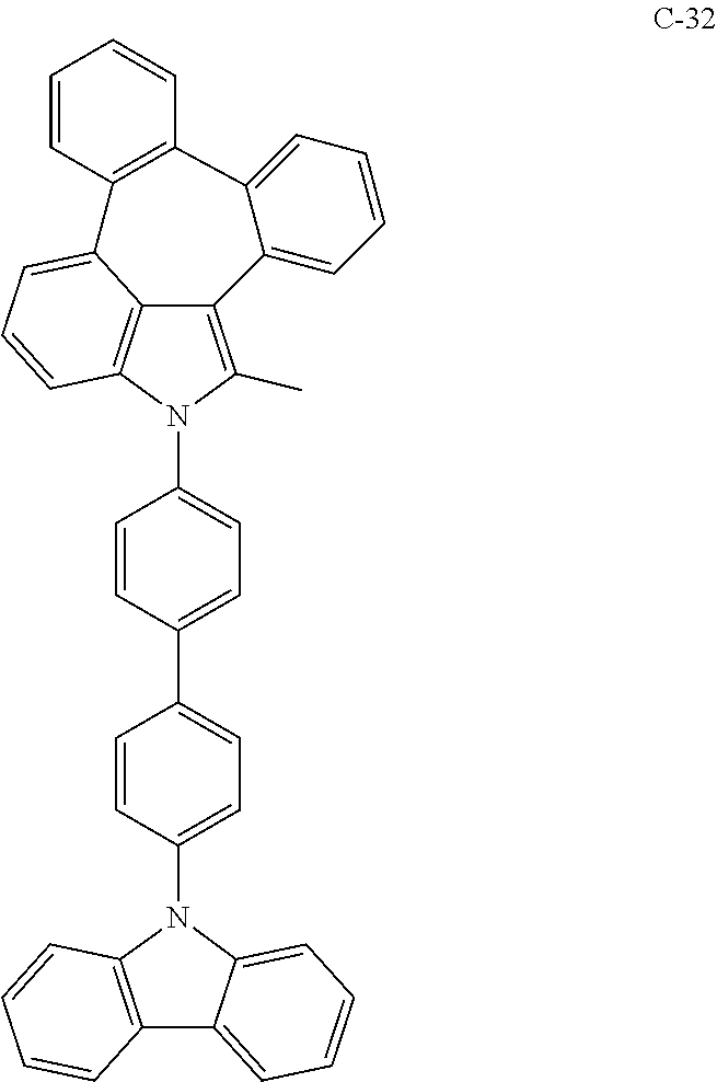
C12=C(C)N(C3=CC=C(C4=CC=C(N5C6=C(C7=CC=CC=C57)C=CC=C6)C=C4)C=C3)C3=C1C(=CC=C3)C1=C(C3=CC=CC=C23)C=CC=C1
